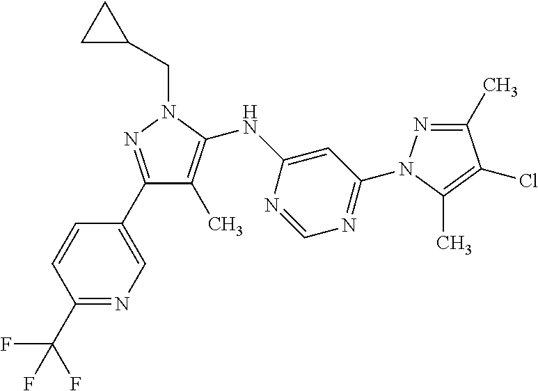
C1(C2=CN=C(C(F)(F)F)C=C2)=NN(CC2CC2)C(NC2=CC(N3N=C(C)C(Cl)=C3C)=NC=N2)=C1C
